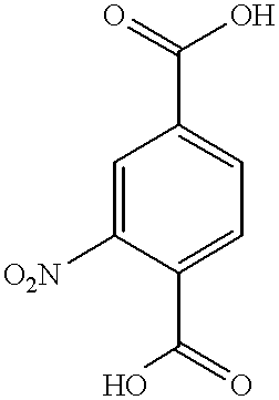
C1=C([O2N])C(C(O)=O)=CC=C1C(=O)O
